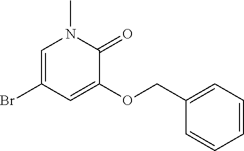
C1=C(Br)C=C(OCC2=CC=CC=C2)C(=O)N1C
